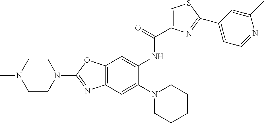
C12=C(OC(N3CCN(C)CC3)=N1)C=C(NC(=O)C1=CSC(C3=CC=NC(C)=C3)=N1)C(N1CCCCC1)=C2
